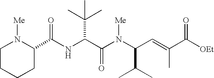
N(C(C(N(C(C(C)C)C=C(C)C([OEt])=O)[Me])=O)C(C)(C)C)C(=O)C1N([Me])CCCC1
